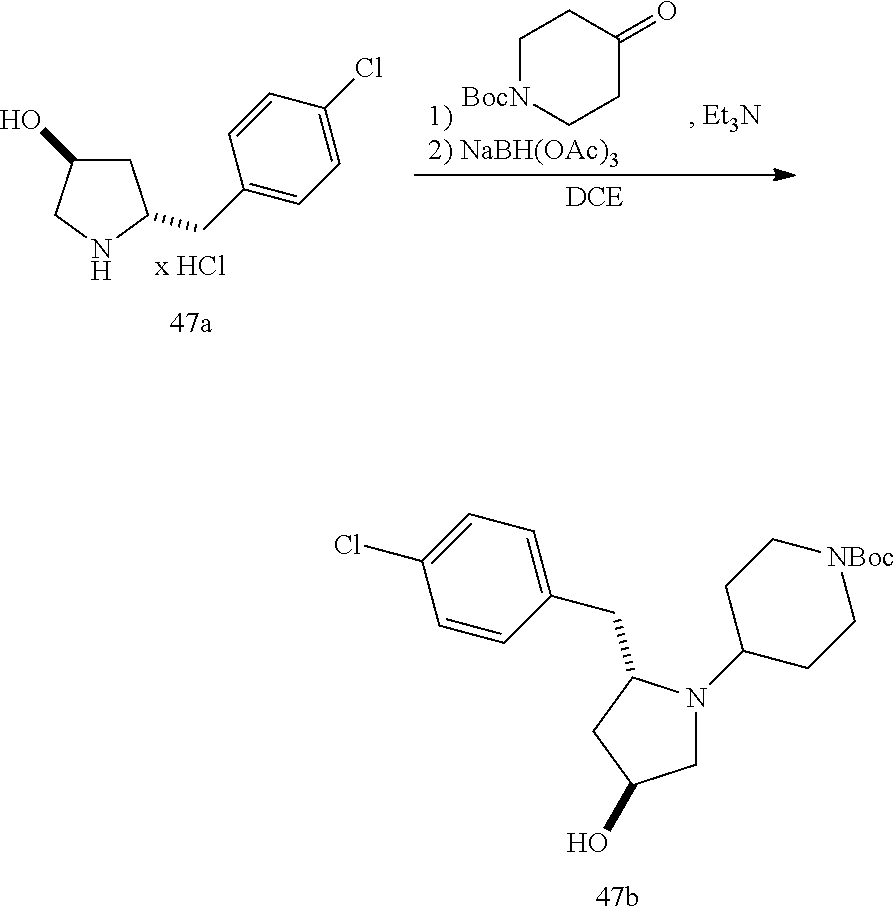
C1=CC(CC2N(C3CC[NBoc]CC3)CC(O)C2)=CC=C1Cl.C1C(O)CNC1CC1=CC=C(Cl)C=C1.[x HCl].[DCE].C1[BocN]CCC(=O)C1
